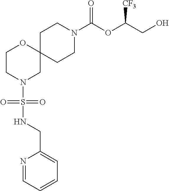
C1CN(C(OC(CO)[CF3])=O)CCC12OCCN(S(NCC1=CC=CC=N1)(=O)=O)C2
